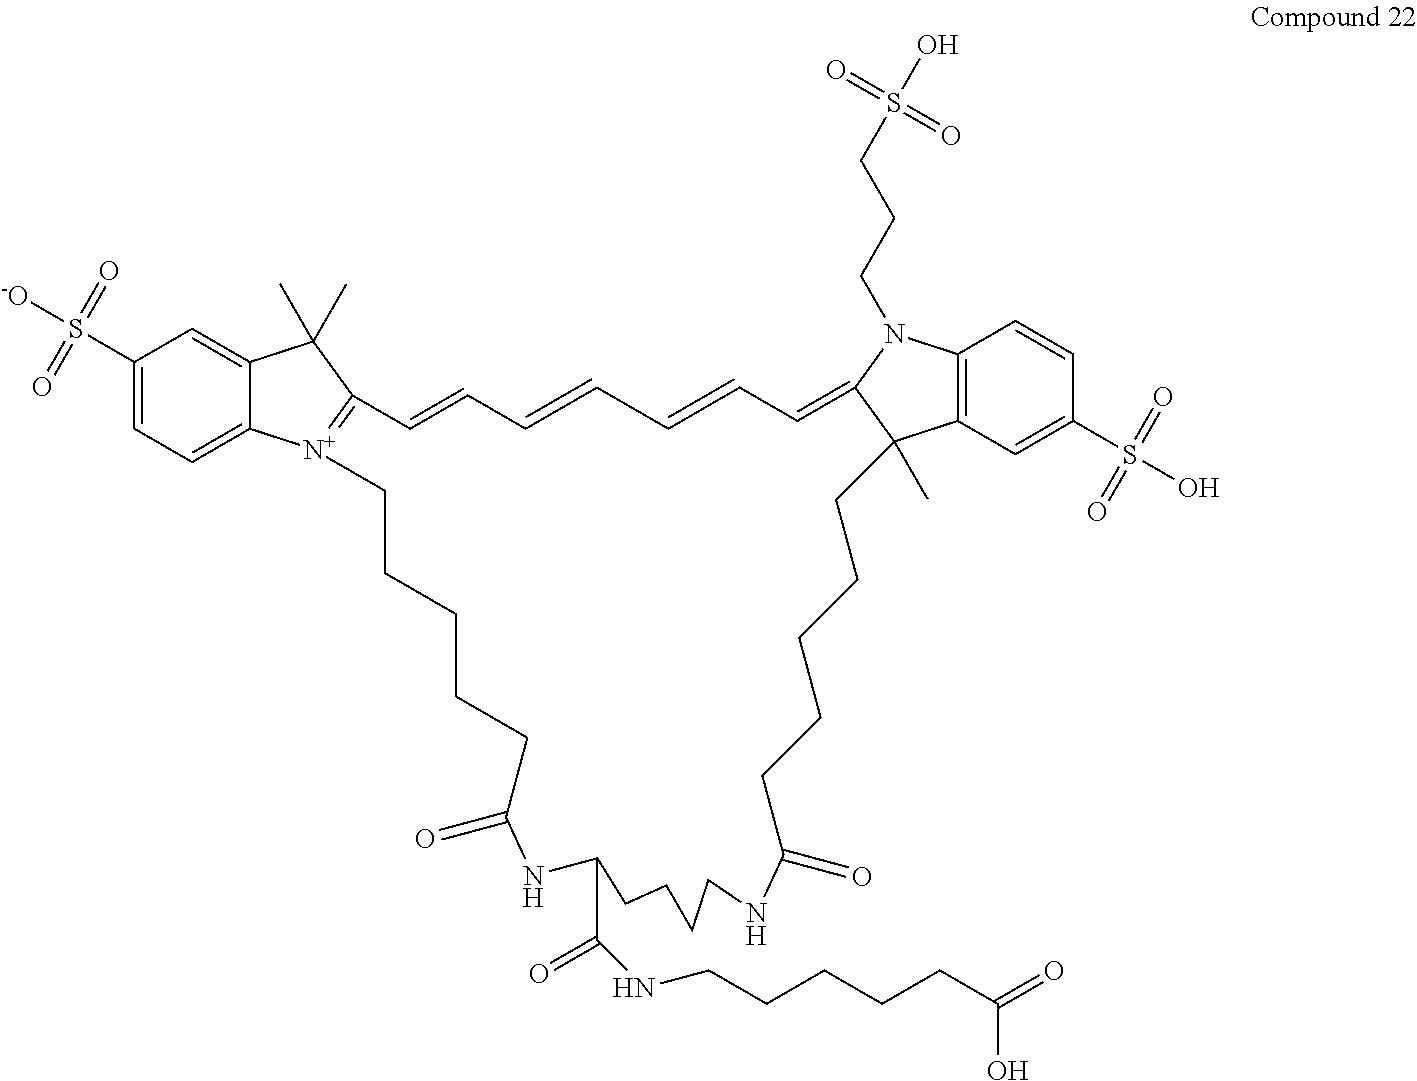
C1(S([-O])(=O)=O)=CC=C2C(=C1)C(C)(C)C1=[N+]2CCCCCC(=O)NC(C(NCCCCCC(=O)O)=O)CCCCNC(=O)CCCCCC2(C)C3=C(N(CCCS(O)(=O)=O)C2=CC=CC=CC=C1)C=CC(S(O)(=O)=O)=C3
